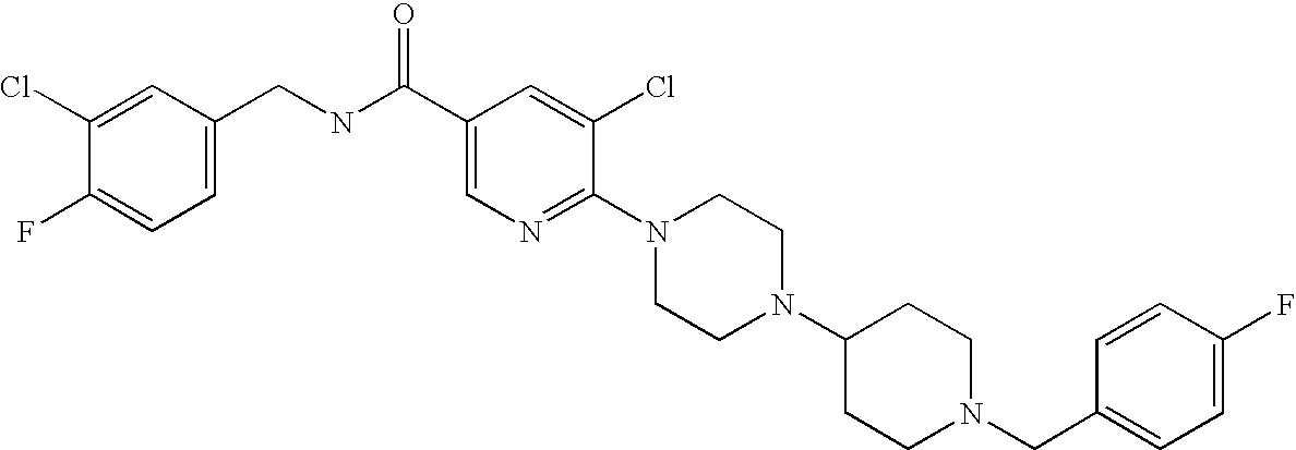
C1(F)=CC=C(CN2CCC(N3CCN(C4=NC=C(C(NCC5=CC=C(F)C(Cl)=C5)=O)C=C4Cl)CC3)CC2)C=C1
